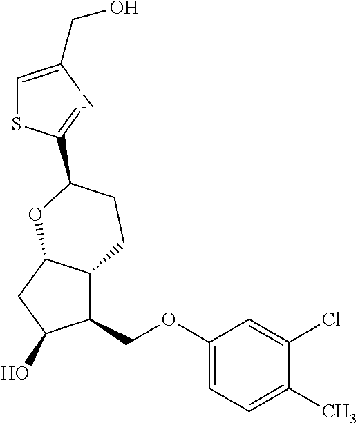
C1(COC2=CC=C(C)C(Cl)=C2)C2C(CC1O)OC(C1=NC(CO)=CS1)CC2
